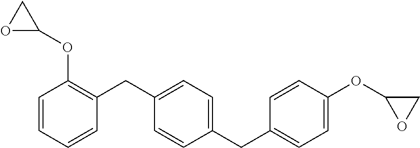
O1C(OC2=C(CC3=CC=C(CC4=CC=C(OC5OC5)C=C4)C=C3)C=CC=C2)C1
